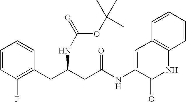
C1=CC(F)=C(CC(CC(NC2=CC3=C(NC2=O)C=CC=C3)=O)NC(OC(C)(C)C)=O)C=C1
